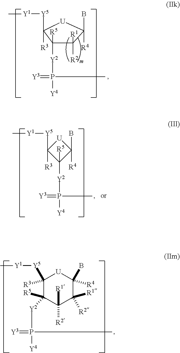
C1([R1])([R2])C([R5])([Y2]P([Y4])(=[Y3])C)C([R3])([Y5][Y1]C)[U]C1(B)[R4].C1([R3])([Y5][Y1]C)C([R5])([Y2]P([Y4])(=[Y3])C)C(B)([R4])[U]1.C1([R3])([Y5][Y1]C)C([R5])([Y2]P([Y4])(=[Y3])C)C([R1])([R2])C([R1])([R2])C(B)([R4])[U]1
